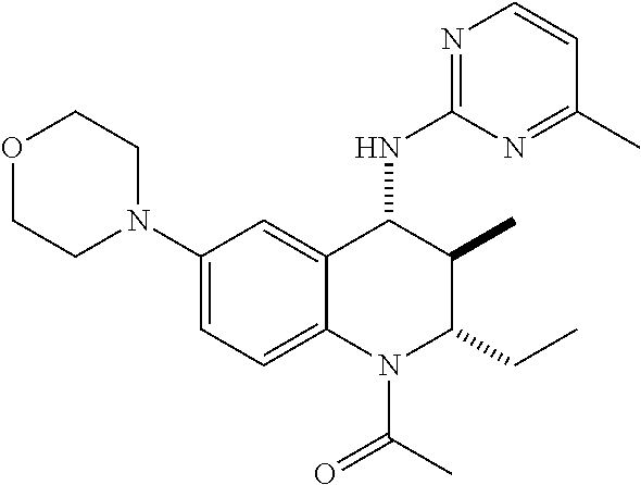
C1(N2CCOCC2)=CC=C2C(=C1)C(NC1=NC=CC(C)=N1)C(C)C(CC)N2C(C)=O
